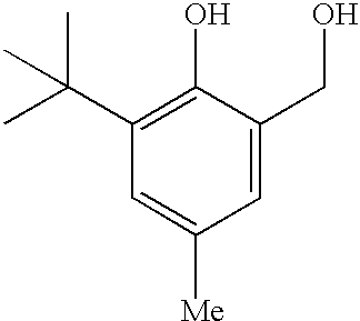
C1(C(C)(C)C)=C(O)C(CO)=CC([Me])=C1
